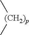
[(CH2)p](C)C
